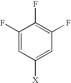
C1(F)=CC([X])=CC(F)=C1F
